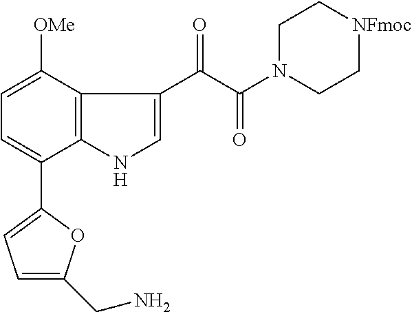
C1=C(CN)OC(C2=CC=C([OMe])C3=C2NC=C3C(C(N2CC[NFmoc]CC2)=O)=O)=C1
